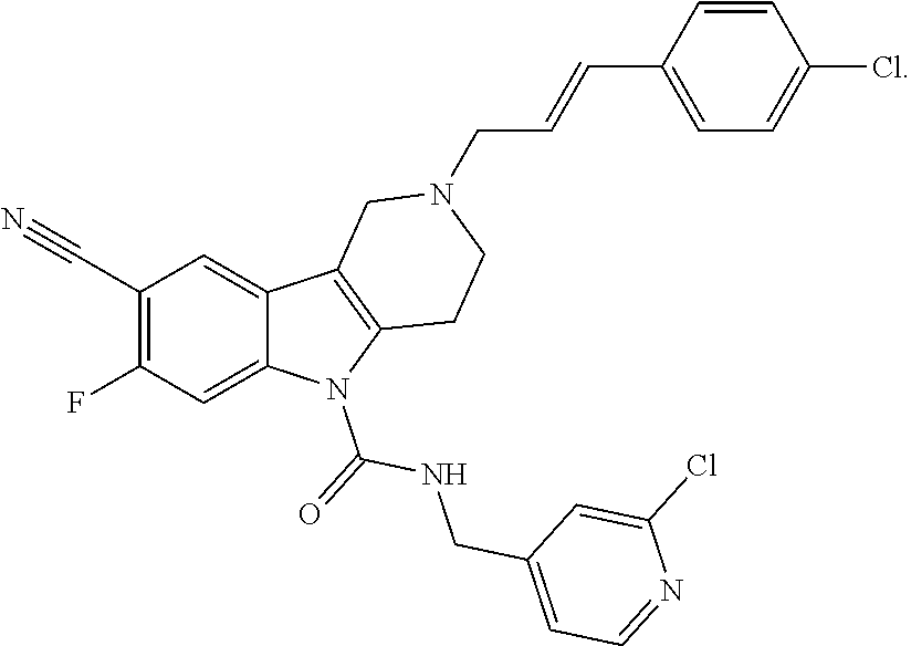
C1(C#N)=C(F)C=C2C(=C1)C1=C(N2C(=O)NCC2=CC=NC(Cl)=C2)CCN(CC=CC2=CC=C(Cl)C=C2)C1
